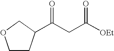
C1CC(C(CC([OEt])=O)=O)CO1
